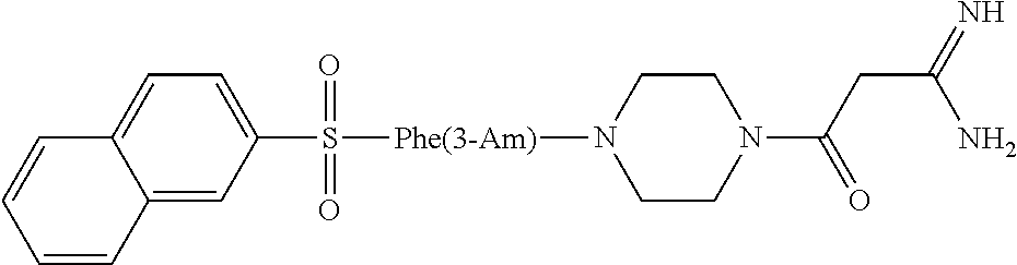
C12=CC=C(S(=O)(=O)[Phe(3-Am)]N3CCN(C(CC(=N)N)=O)CC3)C=C1C=CC=C2
